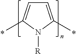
C1=C(C)N([R])C(C)=C1
